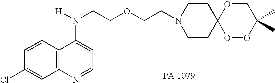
C1=CC2=C(C=C1Cl)N=CC=C2N(CCOCCN1CCC2(CC1)OOC(C)(C)CO2)[H]
